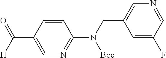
C(C1=CN=C(N(CC2=CN=CC(F)=C2)[Boc])C=C1)([H])=O
